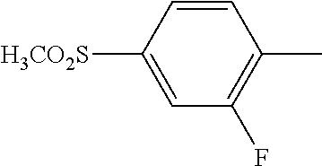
C1=CC([H3CO2S])=CC(F)=C1C
